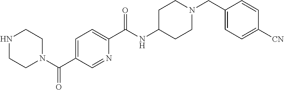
N1(C(C2=CC=C(C(NC3CCN(CC4=CC=C([CN])C=C4)CC3)=O)N=C2)=O)CCNCC1
